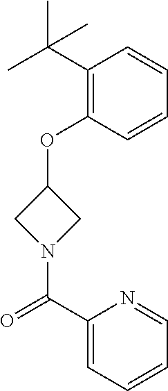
C1N(C(C2=CC=CC=N2)=O)CC1OC1=C(C(C)(C)C)C=CC=C1
